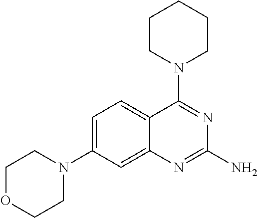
C1OCCN(C2=CC=C3C(=C2)N=C(N)N=C3N2CCCCC2)C1
